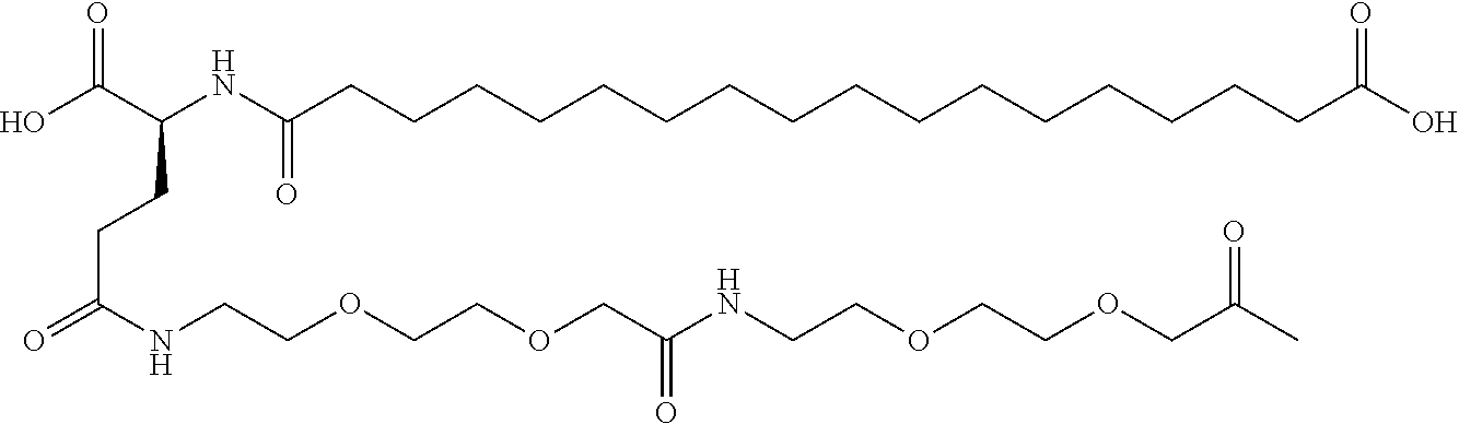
C(COCCOCCNC(COCCOCCNC(CCC(C(O)=O)NC(=O)CCCCCCCCCCCCCCCCC(=O)O)=O)=O)(=O)C
